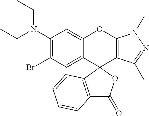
C1(N(CC)CC)=C(Br)C=C2C(=C1)OC1=C(C(C)=NN1C)C21OC(=O)C2=C1C=CC=C2
